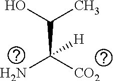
NC([CO2])(C(C)O)[H]
